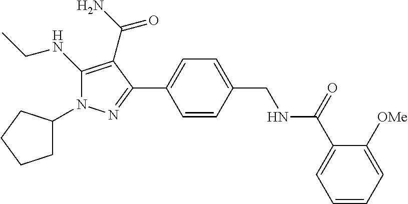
C1(NCC)=C(C(N)=O)C(C2=CC=C(CNC(C3=CC=CC=C3[OMe])=O)C=C2)=NN1C1CCCC1
